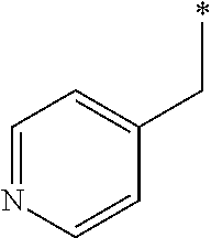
C1=NC=CC(C*)=C1
